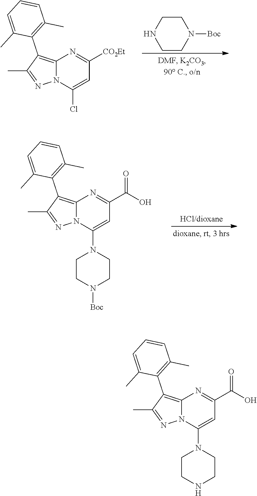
C1CN([Boc])CCN1.N12C(=C(C3=C(C)C=CC=C3C)C(C)=N1)N=C([CO2Et])C=C2Cl.N12C(=C(C3=C(C)C=CC=C3C)C(C)=N1)N=C(C(O)=O)C=C2N1CCN([Boc])CC1.N12C(=C(C3=C(C)C=CC=C3C)C(C)=N1)N=C(C(O)=O)C=C2N1CCNCC1
